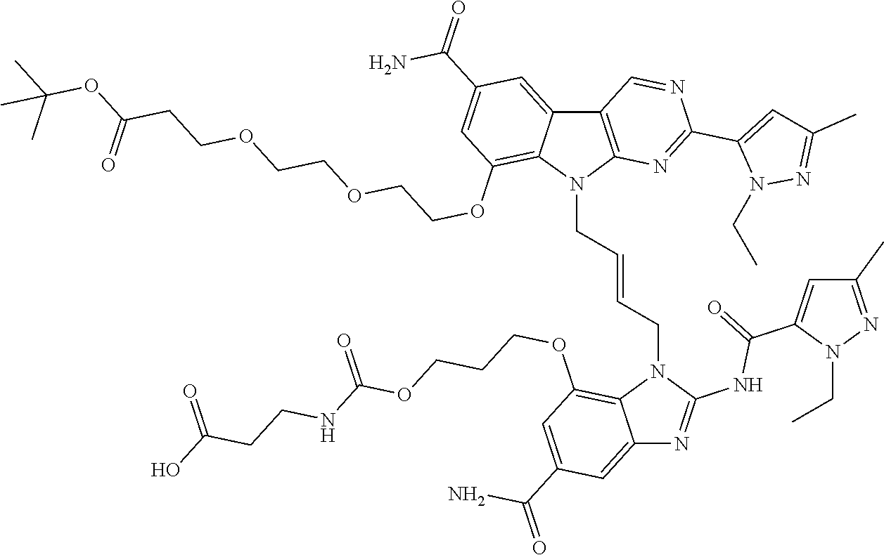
C12=CC(C(=O)N)=CC(OCCCOC(NCCC(O)=O)=O)=C1N(CC=CCN1C3=C(C4=CC(C(=O)N)=CC(OCCOCCOCCC(OC(C)(C)C)=O)=C14)C=NC(C1=CC(C)=NN1CC)=N3)C(NC(C1=CC(C)=NN1CC)=O)=N2
